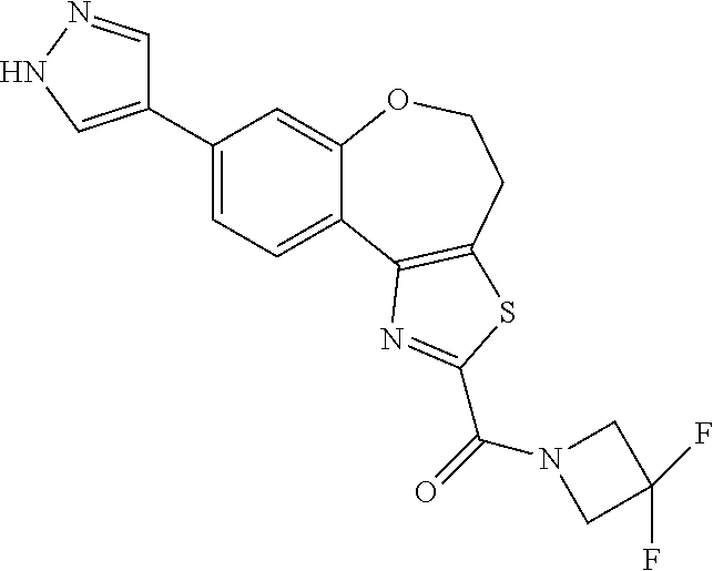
C1(C2=CNN=C2)=CC=C2C(=C1)OCCC1=C2N=C(C(N2CC(F)(F)C2)=O)S1
